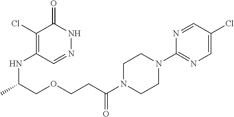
C1(Cl)=C(NC(COCCC(N2CCN(C3=NC=C(Cl)C=N3)CC2)=O)C)C=NNC1=O
